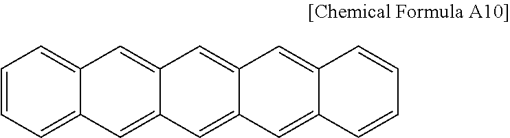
C1=CC=C2C(=C1)C=C1C(=C2)C=C2C(=C1)C=C1C(=C2)C=CC=C1
